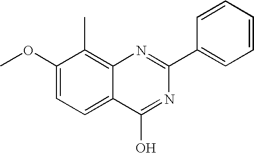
C1(OC)=CC=C2C(=C1C)N=C(C1=CC=CC=C1)N=C2O
